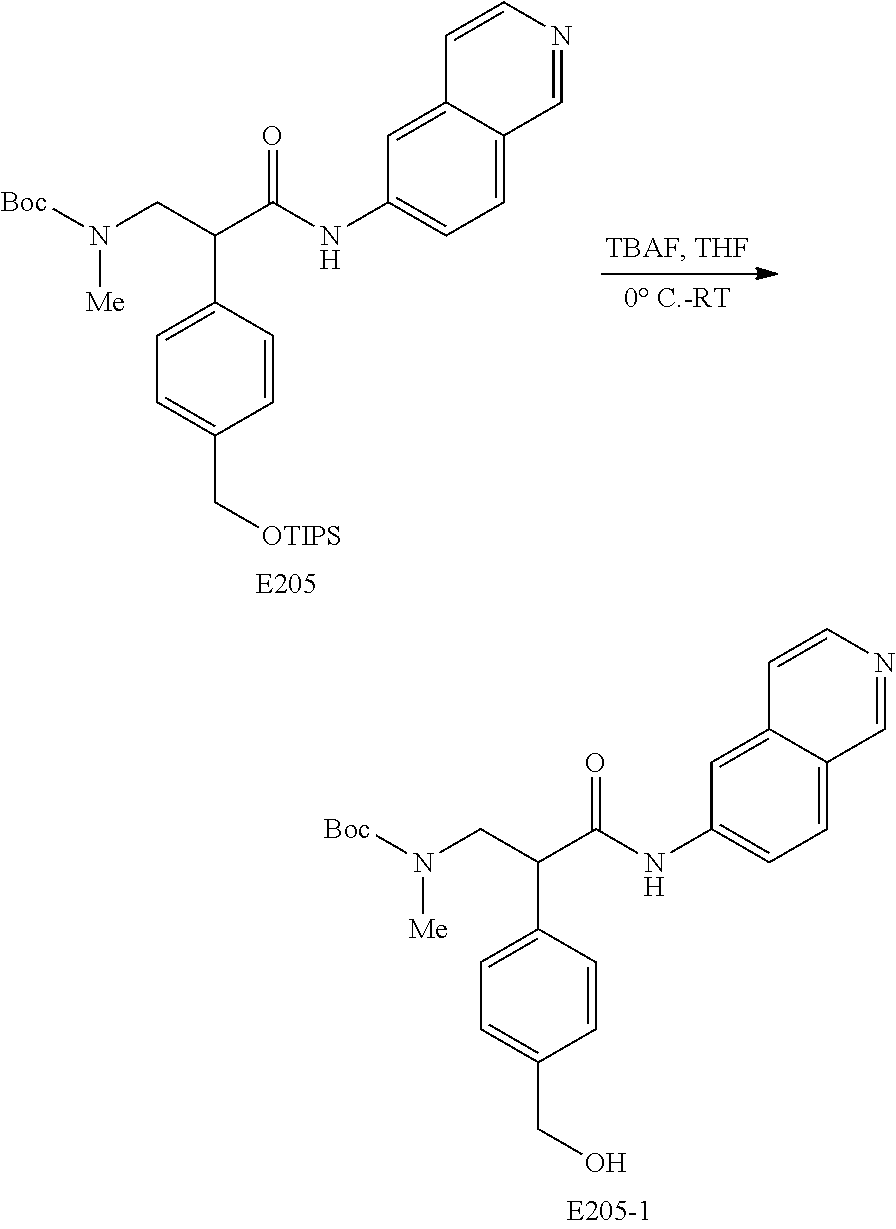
C(C(NC1=CC=C2C(=C1)C=CN=C2)=O)(CN([Boc])[Me])C1=CC=C(C[OTIPS])C=C1.C(C(NC1=CC=C2C(=C1)C=CN=C2)=O)(CN([Boc])[Me])C1=CC=C(CO)C=C1
